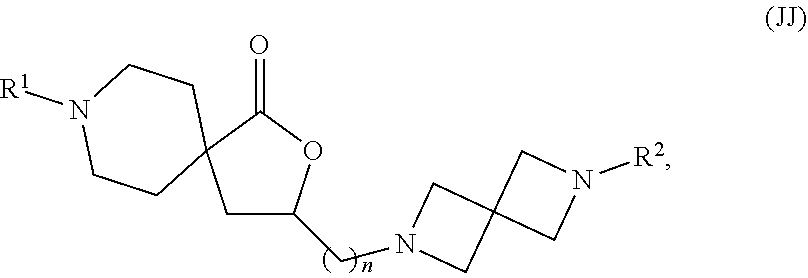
C1C(CN2CC3(C2)CN([R2])C3)OC(=O)C12CCN([R1])CC2
